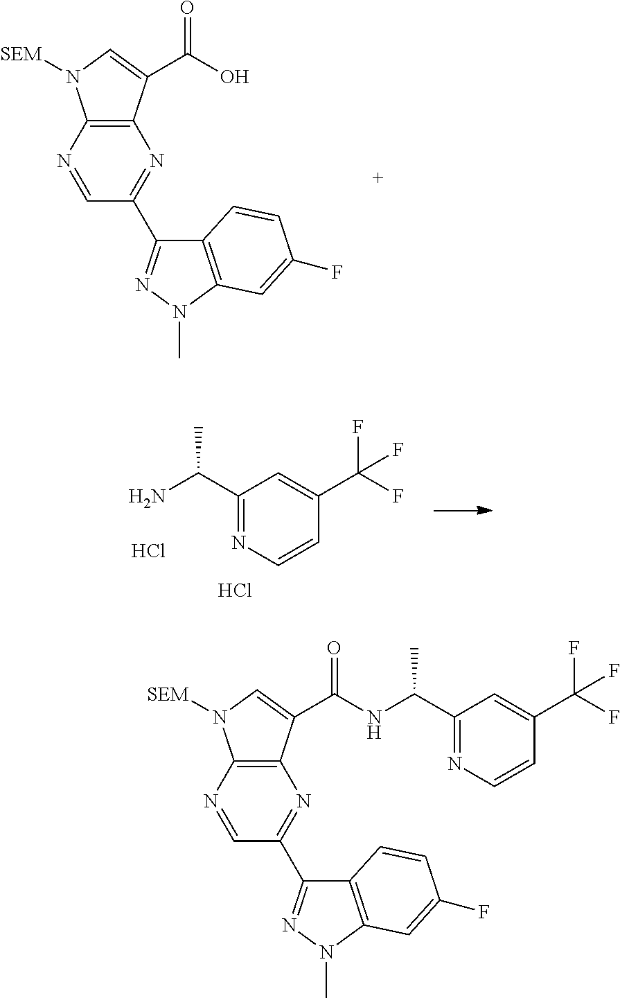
C1(C2=NN(C)C3=C2C=CC(F)=C3)=NC2=C(N([SEM])C=C2C(O)=O)N=C1.C1(C(C)N)=NC=CC(C(F)(F)F)=C1.Cl.Cl.C1(C2=NN(C)C3=C2C=CC(F)=C3)=NC2=C(N([SEM])C=C2C(NC(C2=NC=CC(C(F)(F)F)=C2)C)=O)N=C1
